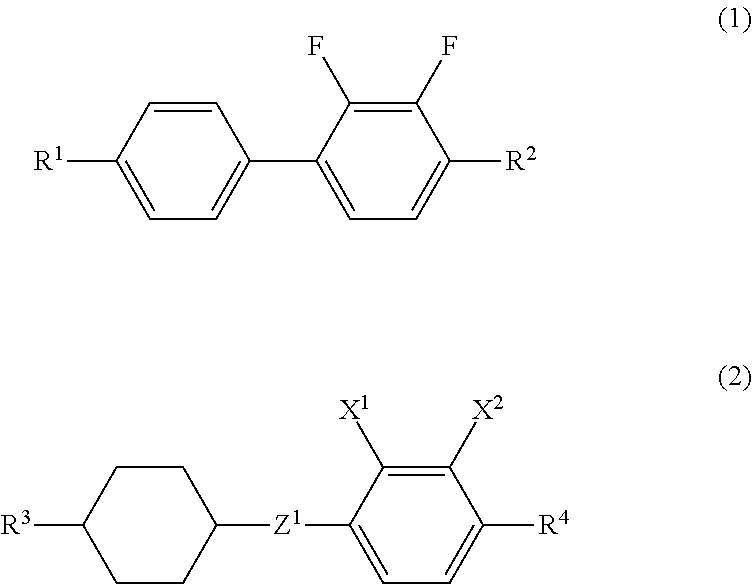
C1=CC([R1])=CC=C1C1=CC=C([R2])C(F)=C1F.C1CC([Z1]C2=CC=C([R4])C([X2])=C2[X1])CCC1[R3]
